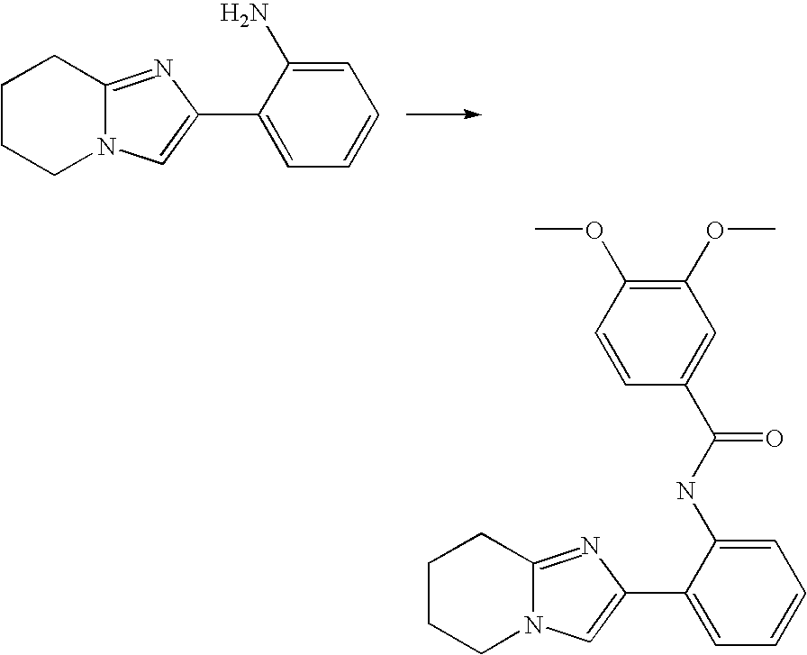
C1CCN2C(=NC(C3=CC=CC=C3N)=C2)C1.C1CCN2C(=NC(C3=CC=CC=C3NC(C3=CC(OC)=C(OC)C=C3)=O)=C2)C1
